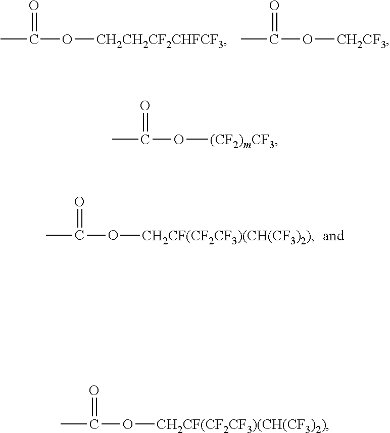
CC(=O)O[CH2CH2CF2CHFCF3].CC(=O)O[CH2CF3].CC(=O)O[CH2CF(CF2CF3)(CH(CF3)2)].CC(=O)O[(CF2)mCF3].CC(=O)O[CH2CF(CF2CF3)(CH(CF3)2)]
